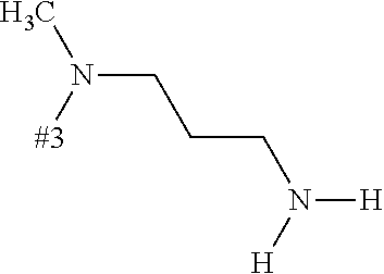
C(CN([H])[H])CN([#3])C
